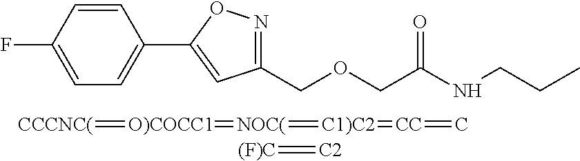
C1=CC(F)=CC=C1C1=CC(COCC(=O)NCCC)=NO1.[CCCNC(]=[O)COCC1]=[NOC(]=[C1)C2]=[CC]=C.[(F)C]=[C2]
